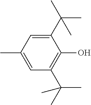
C1(C)=CC(C(C)(C)C)=C(O)C(C(C)(C)C)=C1
